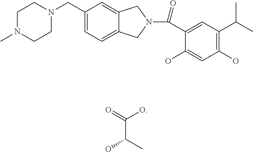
C1N(C)CCN(CC2=CC=C3C(=C2)CN(C(C2=CC(C(C)C)=C(O)C=C2O)=O)C3)C1.C(C(C)O)(=O)O
